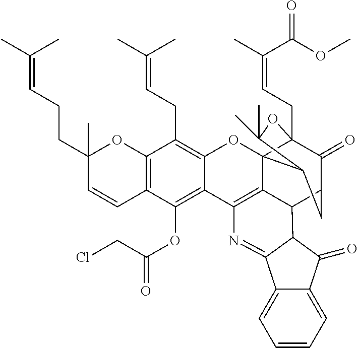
C12=C(C=CC(CCC=C(C)C)(C)O1)C(OC(=O)CCl)=C1C(=C2CC=C(C)C)OC23C4(CC=C(C)C(OC)=O)C(=O)C(CC2C(C)(C)O4)C2C3=C1N=C1C3=CC=CC=C3C(=O)C21
